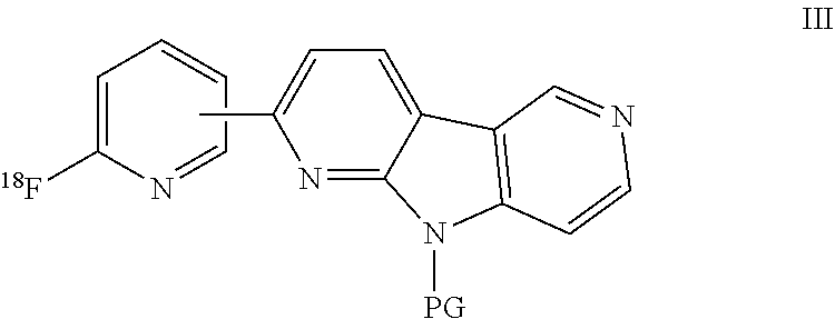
C1=C([18F])N=CC=C1.CC1=CC=C2C(=N1)N([PG])C1=C2C=NC=C1
